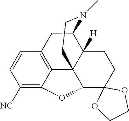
C1([NC])=C2C3=C(C=C1)CC1C4([H])C3(C(O2)C2(CC4)OCCO2)CCN1C
